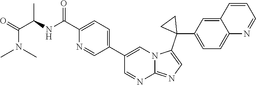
C1(C(=O)NC(C(N(C)C)=O)C)=CC=C(C2=CN3C(=NC=C3C3(C4=CC=C5C(=C4)C=CC=N5)CC3)N=C2)C=N1
